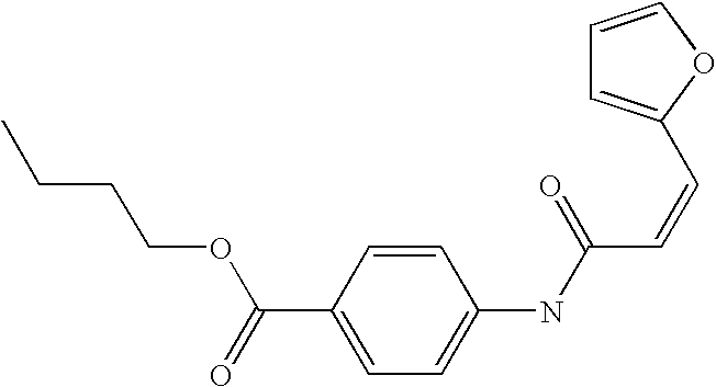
C1(C(=O)OCCCC)=CC=C(NC(C=CC2=CC=CO2)=O)C=C1
